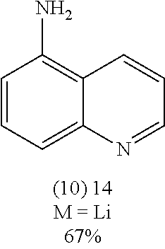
C1=CC=C2C(=C1N)C=CC=N2
